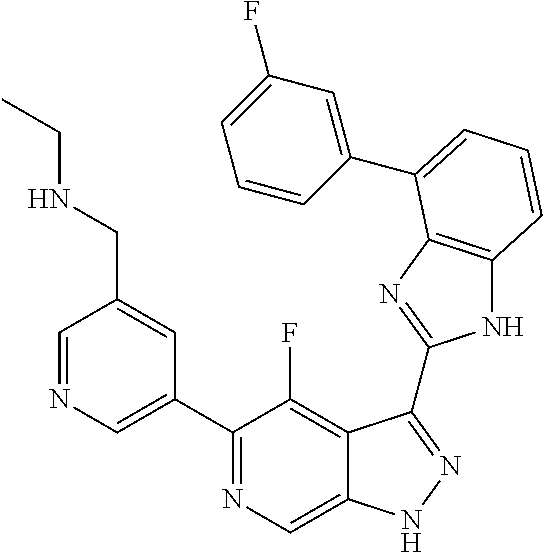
C1=NC=C(C2=NC=C3C(=C2F)C(C2=NC4=C(N2)C=CC=C4C2=CC(F)=CC=C2)=NN3)C=C1CNCC
